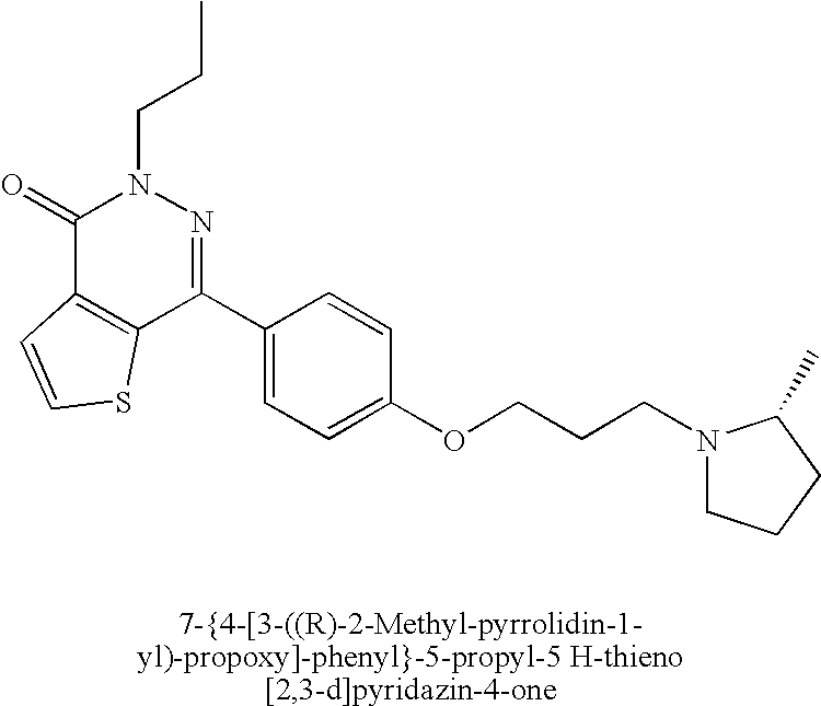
C1(=O)C2=C(C(C3=CC=C(OCCCN4CCCC4C)C=C3)=NN1CCC)SC=C2
